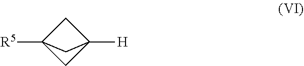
C1C2([R5])CC1([H])C2
